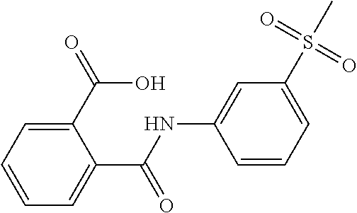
C1(NC(C2=CC=CC=C2C(O)=O)=O)=CC(S(C)(=O)=O)=CC=C1
